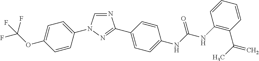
C1=C(OC(F)(F)F)C=CC(N2C=NC(C3=CC=C(NC(NC4=C(C(C)=C)C=CC=C4)=O)C=C3)=N2)=C1
